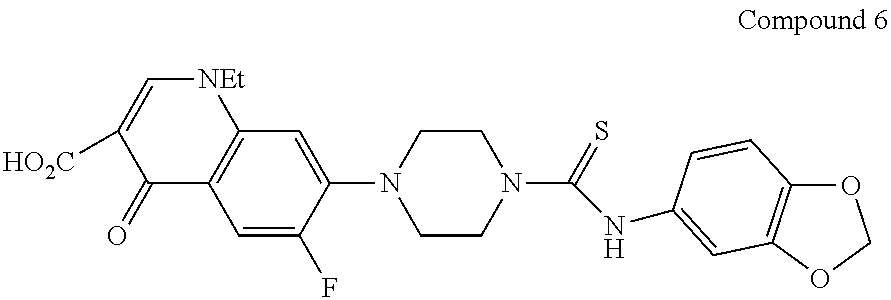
C1=C(F)C(N2CCN(C(=S)NC3=CC4=C(OCO4)C=C3)CC2)=CC2=C1C(=O)C([HO2C])=C[NEt]2
